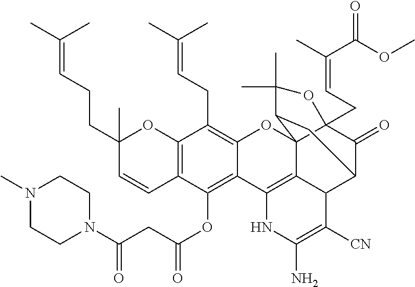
C12=C(C=CC(CCC=C(C)C)(C)O1)C(OC(CC(N1CCN(C)CC1)=O)=O)=C1C(=C2CC=C(C)C)OC23C4(CC=C(C)C(OC)=O)C(=O)C(C5C2=C1NC(N)=C5[CN])CC3C(C)(C)O4
